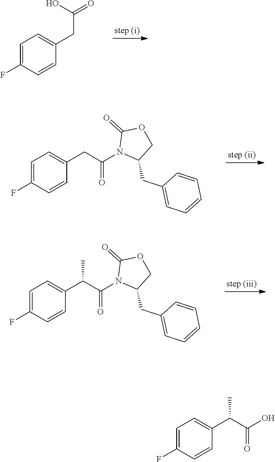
C1=C(F)C=CC(CC(=O)O)=C1.C1=C(F)C=CC(C(C(=O)O)C)=C1.C1=C(F)C=CC(CC(=O)N2C(CC3=CC=CC=C3)COC2=O)=C1.C1=C(F)C=CC(C(C(=O)N2C(CC3=CC=CC=C3)COC2=O)C)=C1
